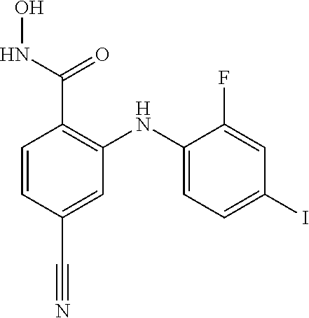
ONC(C1=C(NC2=CC=C(I)C=C2F)C=C(C#N)C=C1)=O
